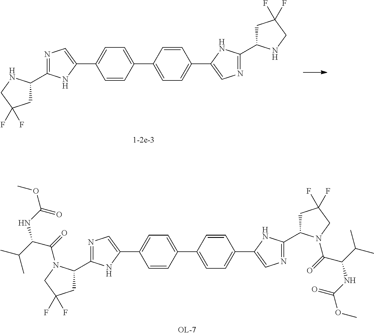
C1=CC(C2=CC=C(C3=CN=C(C4CC(F)(F)CN4)N3)C=C2)=CC=C1C1=CN=C(C2CC(F)(F)CN2)N1.C1=CC(C2=CC=C(C3=CN=C(C4CC(F)(F)CN4C(=O)C(C(C)C)NC(OC)=O)N3)C=C2)=CC=C1C1=CN=C(C2CC(F)(F)CN2C(=O)C(C(C)C)NC(OC)=O)N1
